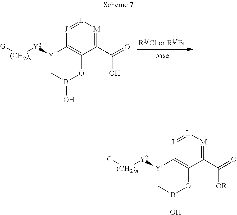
C1(C(=O)O)=[M][L]=[J]C2=C1OB(O)C[Y1]2[Y2][(CH2)n][G].C1(C(=O)[OR])=[M][L]=[J]C2=C1OB(O)C[Y1]2[Y2][(CH2)n][G]
